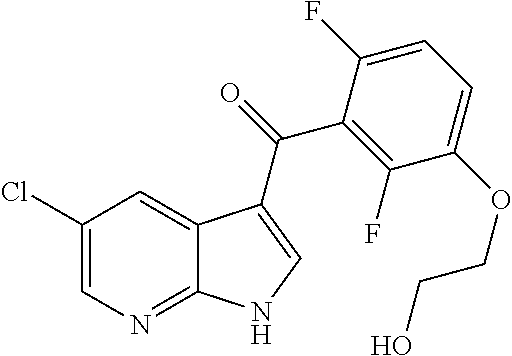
C1(Cl)=CN=C2C(=C1)C(C(=O)C1=C(F)C(OCCO)=CC=C1F)=CN2
